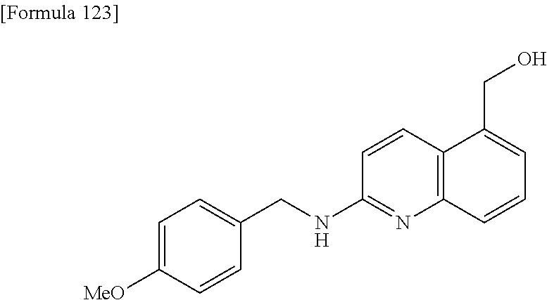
C1=C([MeO])C=CC(CNC2=NC3=C(C=C2)C(CO)=CC=C3)=C1
